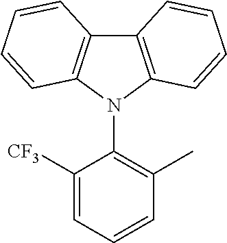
C1([CF3])=CC=CC(C)=C1N1C2=C(C3=C1C=CC=C3)C=CC=C2
